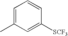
C1=C(C)C=C([SCF3])C=C1
